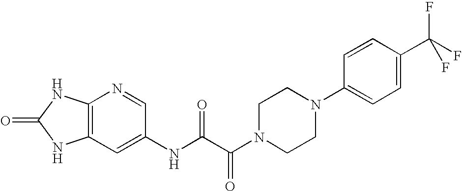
C12=C(C=C(NC(C(N3CCN(C4=CC=C(C(F)(F)F)C=C4)CC3)=O)=O)C=N1)NC(=O)N2
